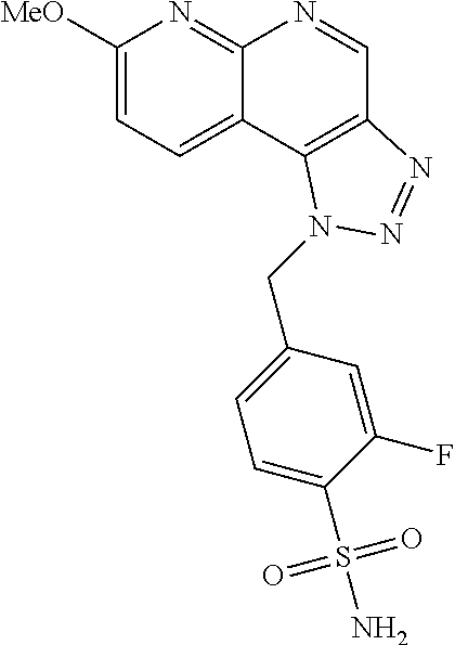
C1([MeO])=CC=C2C(=N1)N=CC1=C2N(CC2=CC=C(S(N)(=O)=O)C(F)=C2)N=N1
